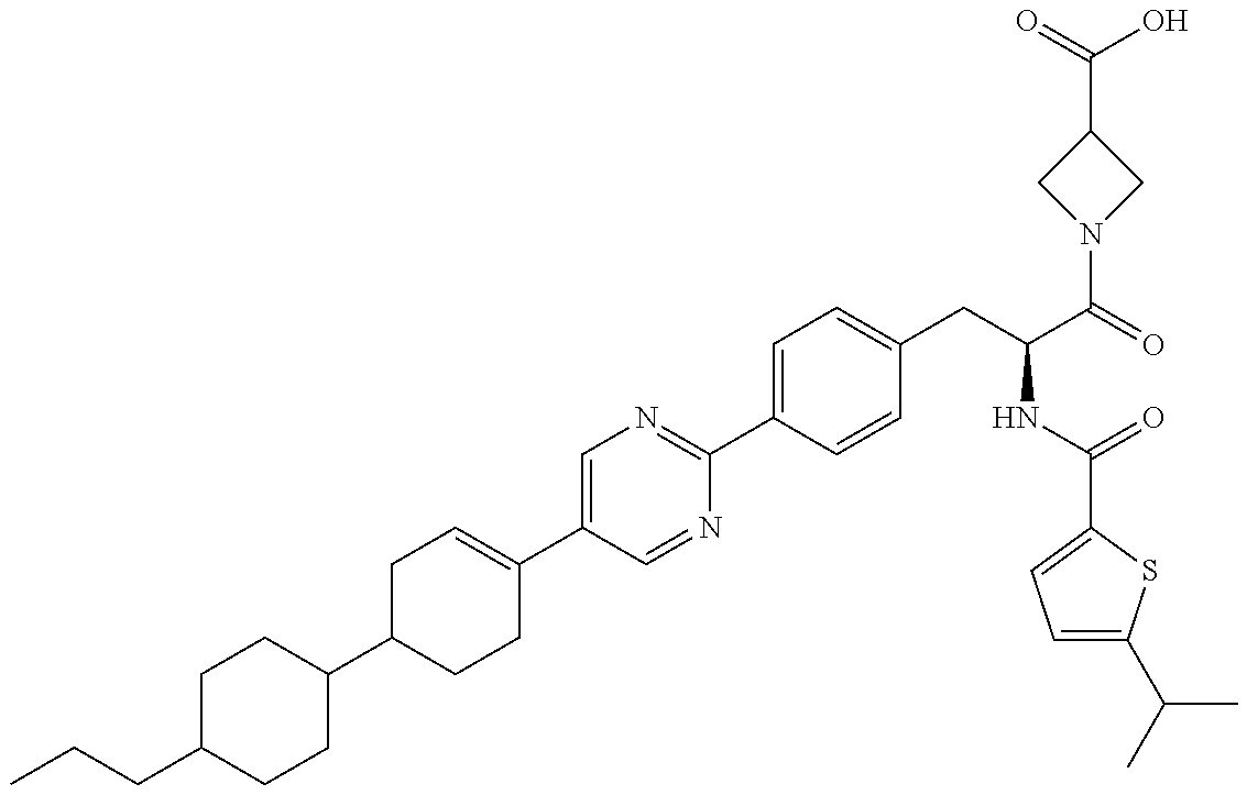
C1(C2CCC(C3=CN=C(C4=CC=C(CC(NC(=O)C5=CC=C(C(C)C)S5)C(N5CC(C(O)=O)C5)=O)C=C4)N=C3)=CC2)CCC(CCC)CC1
